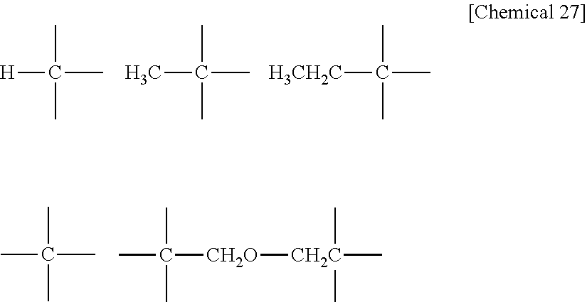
[H]C(C)(C)C.CC(C)(C)C.[H3CH2C]C(C)(C)C.CC(C)(C)C.CC([CH2O][CH2C](C)(C)C)(C)C
